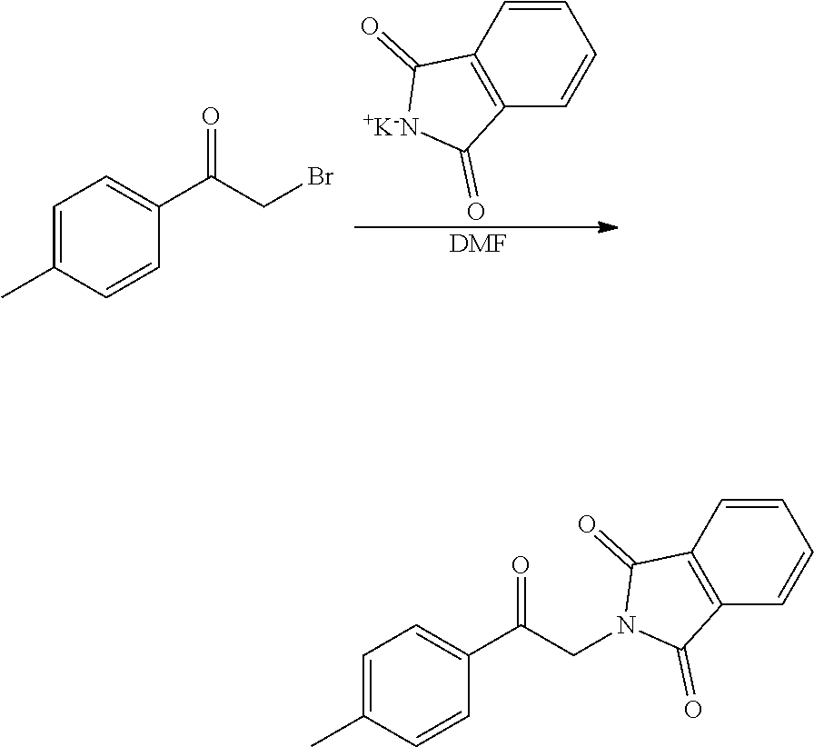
C1=CC2=C(C=C1)C(=O)[+K-N]C2=O.[DMF].C1=C(C)C=CC(C(CBr)=O)=C1.C1=C(C)C=CC(C(CN2C(=O)C3=C(C=CC=C3)C2=O)=O)=C1
